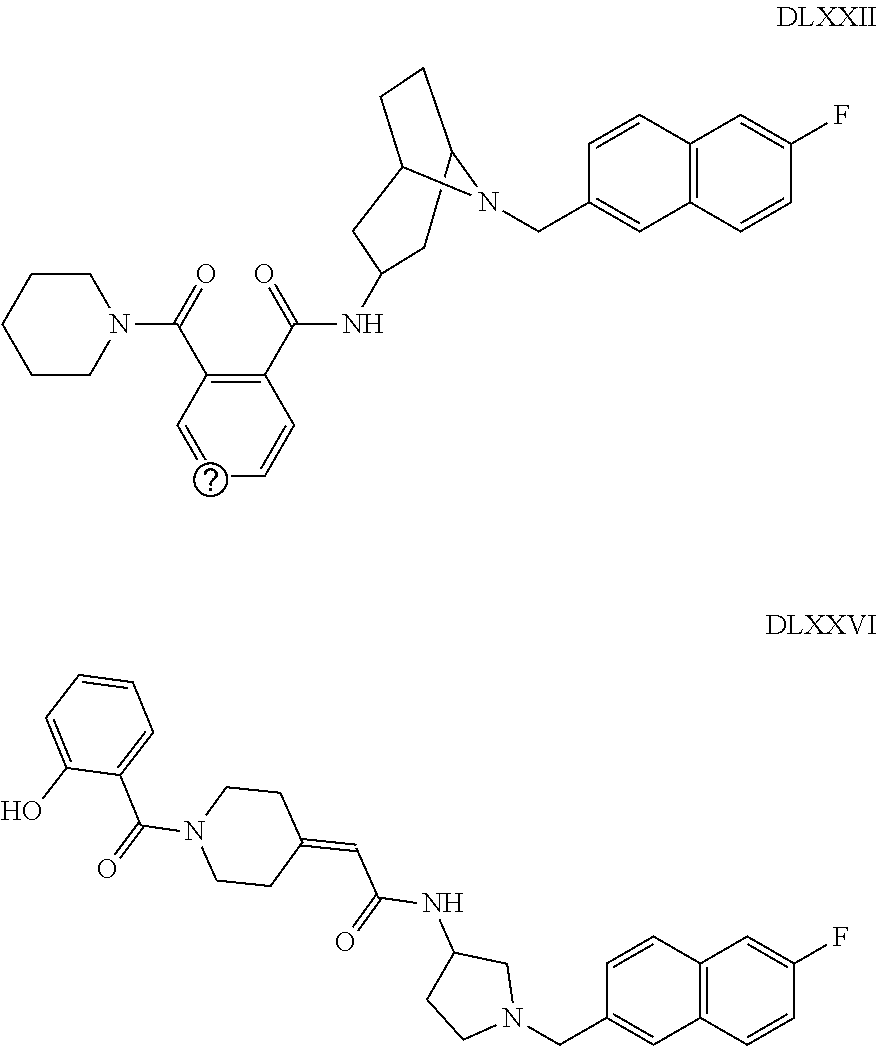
C12=C(C=CC(F)=C1)C=C(CN1C3CCC1CC(NC(C1=C(C(=O)N4CCCCC4)C=CC=C1)=O)C3)C=C2.C12=C(C=CC(F)=C1)C=C(CN1CC(NC(=O)C=C3CCN(C(C4=CC=CC=C4O)=O)CC3)CC1)C=C2
